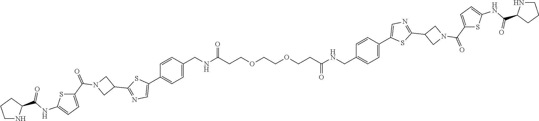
C1=CC(CNC(CCOCCOCCC(NCC2=CC=C(C3=CN=C(C4CN(C(C5=CC=C(NC(C6NCCC6)=O)S5)=O)C4)S3)C=C2)=O)=O)=CC=C1C1=CN=C(C2CN(C(C3=CC=C(NC(C4NCCC4)=O)S3)=O)C2)S1
